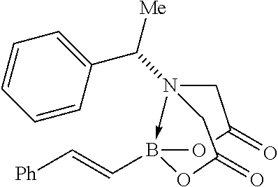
N12(C([Me])C3=CC=CC=C3)->B(C=C[Ph])(OC(=O)C1)OC(=O)C2
